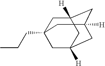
CCCC12CC3([H])CC([H])(CC([H])(C1)C3)C2
